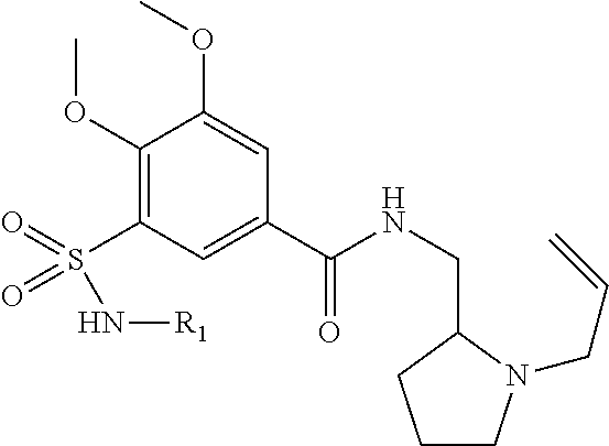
C1(OC)=C(S(N[R1])(=O)=O)C=C(C(NCC2CCCN2CC=C)=O)C=C1OC
